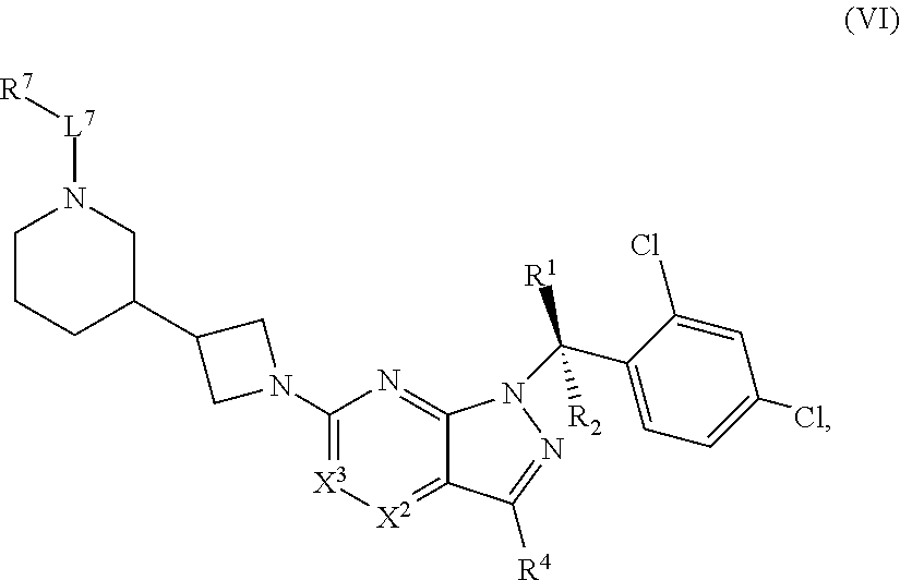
C1(C2CCCN([L7][R7])C2)CN(C2=[X3][X2]=C3C(=N2)N(C(C2=CC=C(Cl)C=C2Cl)([R2])[R1])N=C3[R4])C1
